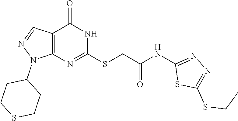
C1(SCC(=O)NC2=NN=C(SCC)S2)=NC2=C(C=NN2C2CCSCC2)C(=O)N1
